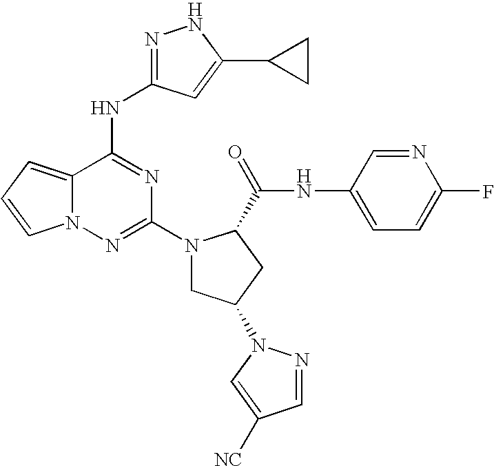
C12=CC=CN1N=C(N1CC(N3N=CC([NC])=C3)CC1C(NC1=CC=C(F)N=C1)=O)N=C2NC1=NNC(C2CC2)=C1
